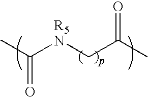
[R5N](CC(C)=O)C(C)=O
